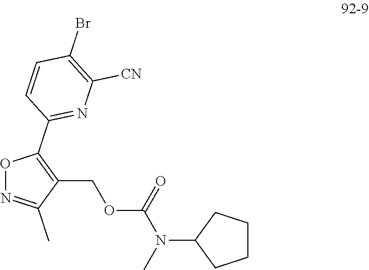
O1N=C(C)C(COC(N(C2CCCC2)C)=O)=C1C1=NC([CN])=C(Br)C=C1
